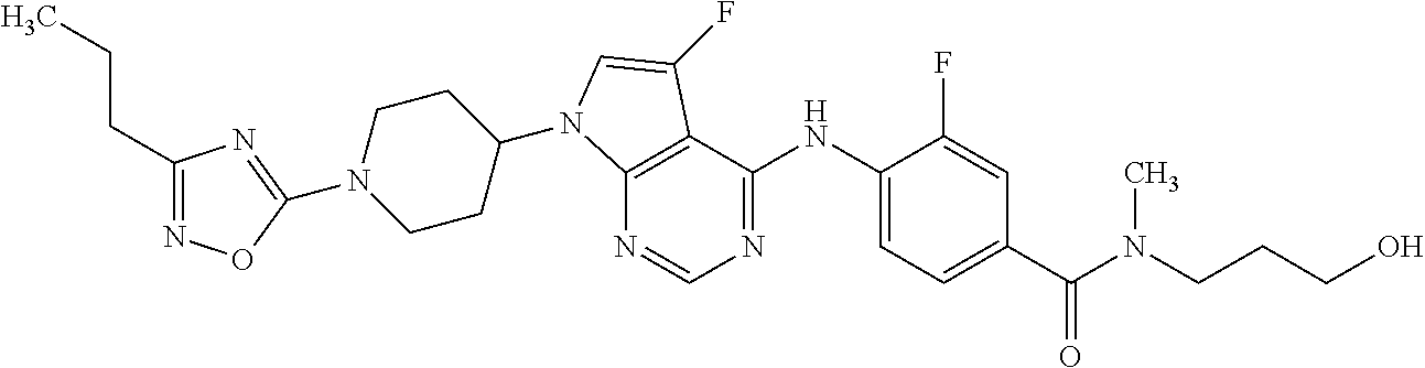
C1(CCC)=NOC(N2CCC(N3C4=C(C(NC5=CC=C(C(N(CCCO)C)=O)C=C5F)=NC=N4)C(F)=C3)CC2)=N1
